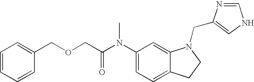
C1(N(C(COCC2=CC=CC=C2)=O)C)=CC=C2C(=C1)N(CC1=CNC=N1)CC2
